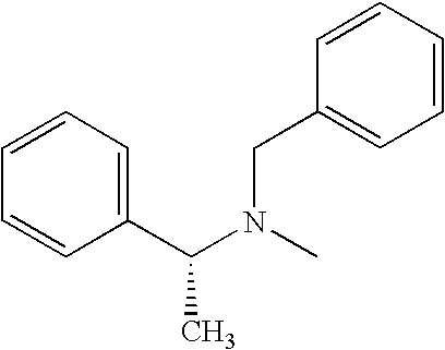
C1=CC=CC(C(N(CC2=CC=CC=C2)C)C)=C1
